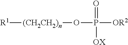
[R1][(CH2CH2)n]OP([OR2])(=O)[OX]
